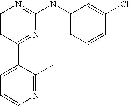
C1=CC(C2=CC=CN=C2C)=NC(NC2=CC=CC(Cl)=C2)=N1
